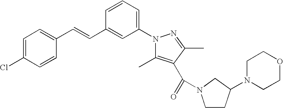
C1=CC=C(N2C(C)=C(C(=O)N3CCC(N4CCOCC4)C3)C(C)=N2)C=C1C=CC1=CC=C(Cl)C=C1
